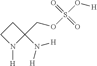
C1CN([H])C1(COS(O[H])(=O)=O)N([H])[H]
